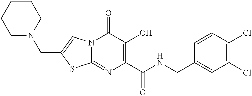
C12=NC(C(NCC3=CC(Cl)=C(Cl)C=C3)=O)=C(O)C(=O)N1C=C(CN1CCCCC1)S2
